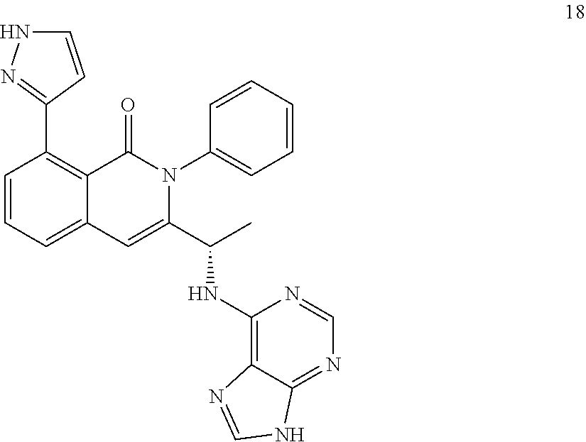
C1=CC(C2=NNC=C2)=C2C(=C1)C=C(C(C)NC1=C3C(=NC=N1)NC=N3)N(C1=CC=CC=C1)C2=O
